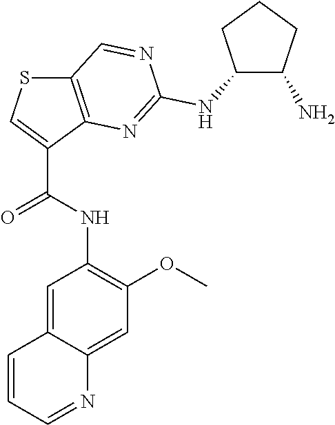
C12=C(N=C(NC3C(N)CCC3)N=C1)C(C(NC1=C(OC)C=C3C(=C1)C=CC=N3)=O)=CS2
